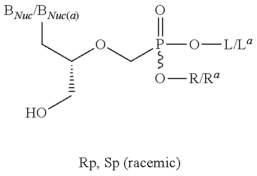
[BNuc/BNuc(a)]CC(CO)OCP(=O)(O[R/Ra])O[L/La]
